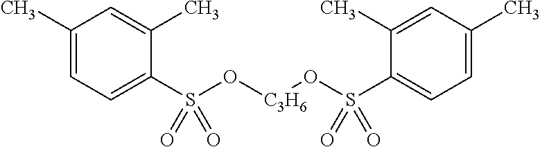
C1(C)=CC=C(S(O[C3H6]OS(C2=CC=C(C)C=C2C)(=O)=O)(=O)=O)C(C)=C1
